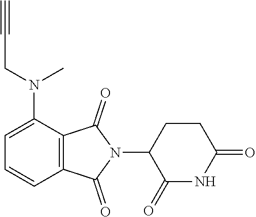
C1=C(N(CC#C)C)C2=C(C=C1)C(=O)N(C1C(=O)NC(=O)CC1)C2=O
